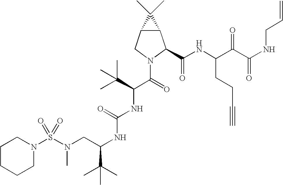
S(N(CC(NC(NC(C(N1C(C(NC(C(C(NCC=C)=O)=O)CCC#C)=O)C2C(C1)C2(C)C)=O)C(C)(C)C)=O)C(C)(C)C)C)(=O)(=O)N1CCCCC1
